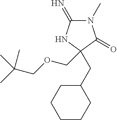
C1(=N)N(C)C(=O)C(CC2CCCCC2)(COCC(C)(C)C)N1
